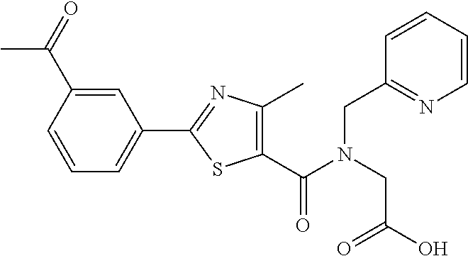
C1=CC(C(=O)C)=CC(C2=NC(C)=C(C(N(CC(O)=O)CC3=NC=CC=C3)=O)S2)=C1
